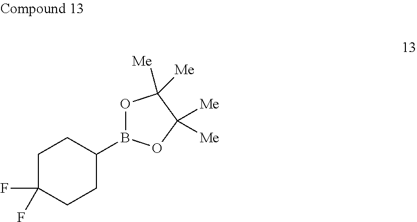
C1C(F)(F)CCC(B2OC([Me])([Me])C([Me])([Me])O2)C1
